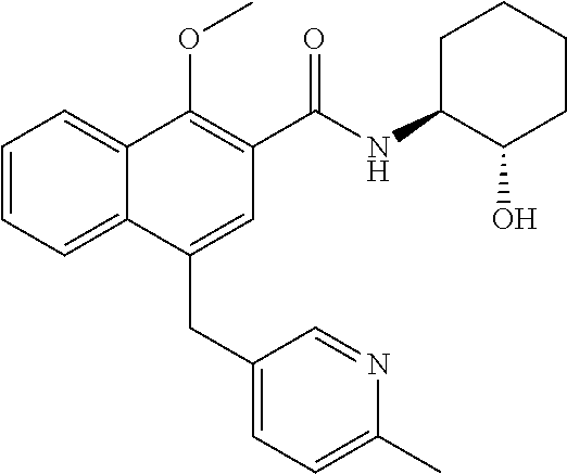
C1=CC=C2C(=C1)C(OC)=C(C(NC1C(O)CCCC1)=O)C=C2CC1=CC=C(C)N=C1
